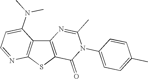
C12=C(SC3=C1C(N(C)C)=CC=N3)C(=O)N(C1=CC=C(C)C=C1)C(C)=N2
